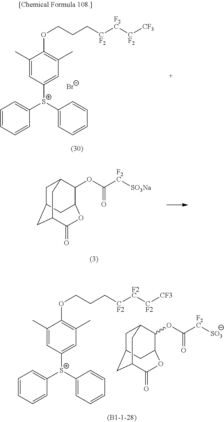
C1C2CC3C(=O)OC(C(OC([F2C][SO3Na])=O)C1C3)C2.C1(C)=CC([S+](C2=CC=CC=C2)C2=CC=CC=C2)=CC(C)=C1OCCC[CF2][F2C][CF2][CF3].C1C2CC3C(=O)OC(C(OC([F2C][SO3])=O)C1C3)C2.C1(C)=CC([S+](C2=CC=CC=C2)C2=CC=CC=C2)=CC(C)=C1OCCC[CF2][F2C][CF2][CF3].[Br-]
